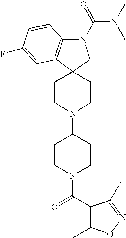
C1CN(C(C2=C(C)ON=C2C)=O)CCC1N1CCC2(CC1)C1=C(N(C(=O)N(C)C)C2)C=CC(F)=C1
